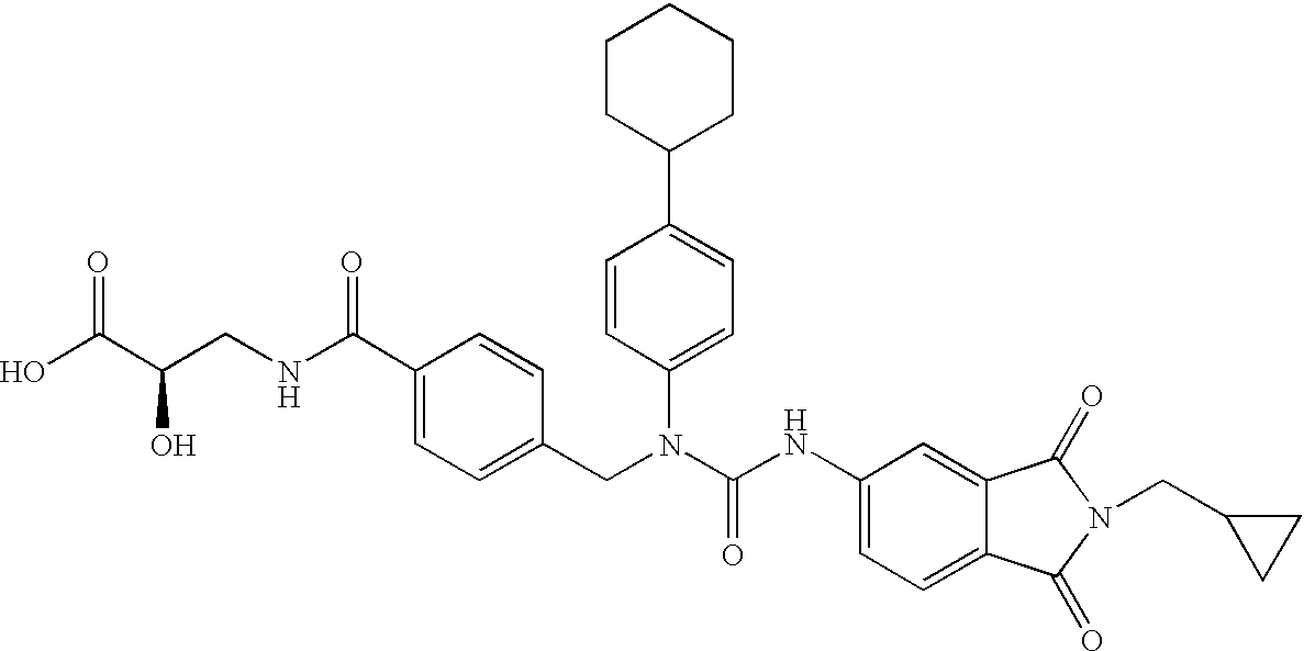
OC(C(CNC(C1=CC=C(CN(C(NC2=CC=C3C(=C2)C(=O)N(CC2CC2)C3=O)=O)C2=CC=C(C3CCCCC3)C=C2)C=C1)=O)O)=O
